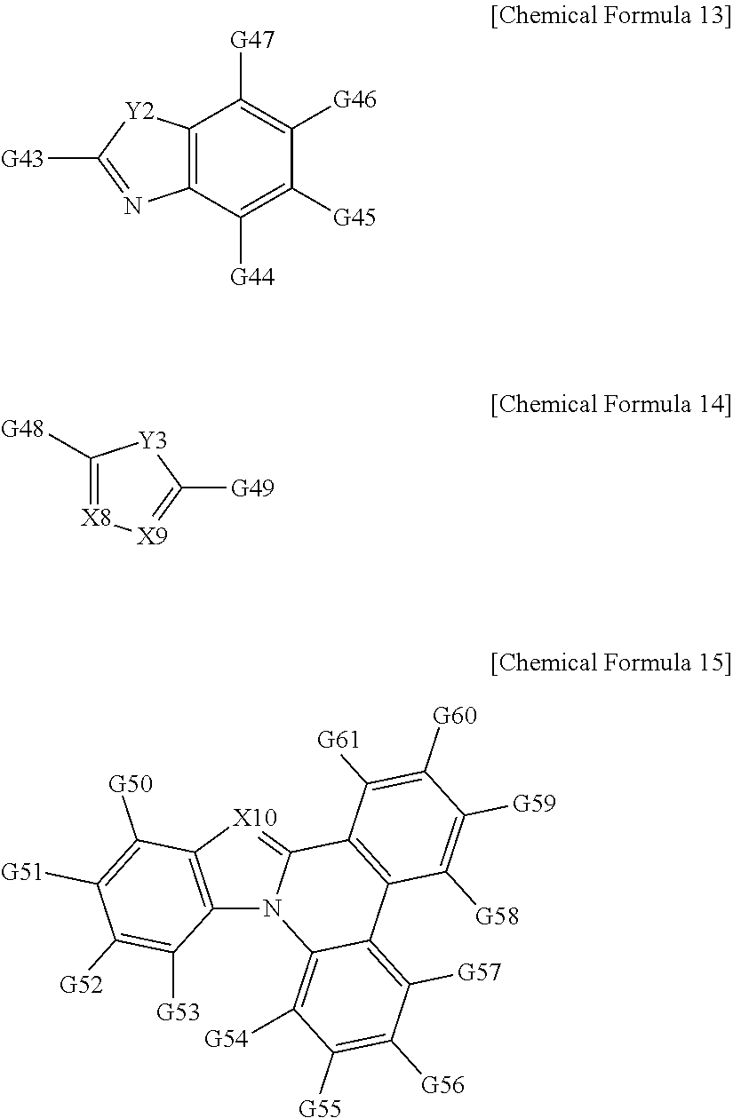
C12=C(C([G47])=C([G46])C([G45])=C1[G44])[Y2]C([G43])=N2.C1([G48])=[X8][X9]=C([G49])[Y3]1.C12=C([X10]=C3N1C1=C([G54])C([G55])=C([G56])C([G57])=C1C1=C3C([G61])=C([G60])C([G59])=C1[G58])C([G50])=C([G51])C([G52])=C2[G53]
